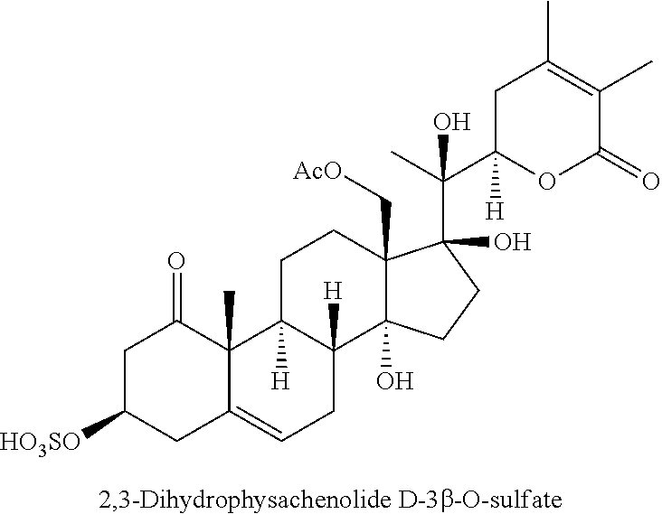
C1C([HO3SO])CC2=CCC3([H])C([H])(C2(C)C1=O)CCC1(C[AcO])C3(O)CCC1(C(C)(C1([H])OC(=O)C(C)=C(C)C1)O)O
